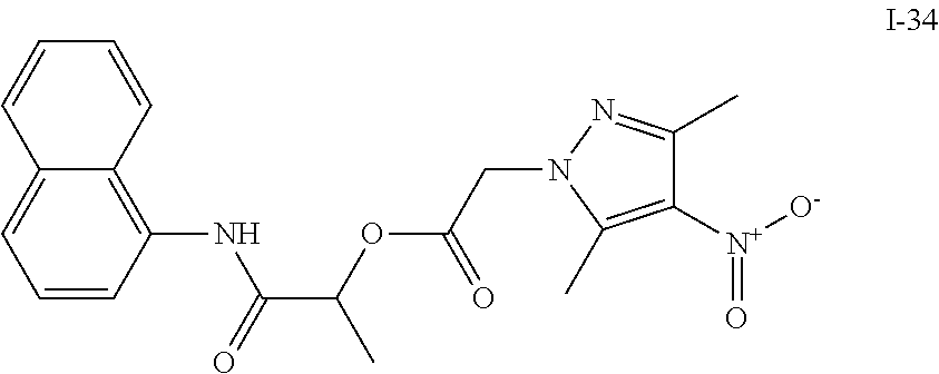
C1=CC(NC(C(OC(CN2C(C)=C([N+]([O-])=O)C(C)=N2)=O)C)=O)=C2C(=C1)C=CC=C2
